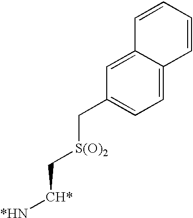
C1=C2C(=CC=C1C[S(O)2]C[CH*][*HN])C=CC=C2
